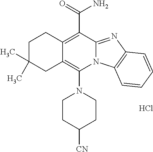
Cl.C12=C(C(N)=O)C3=NC4=C(N3C(N3CCC([CN])CC3)=C1CC(C)(C)CC2)C=CC=C4
